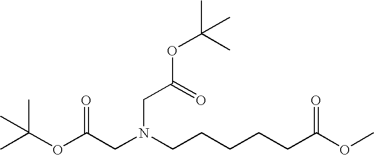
CC(OC(CN(CCCCCC(OC)=O)CC(=O)OC(C)(C)C)=O)(C)C
